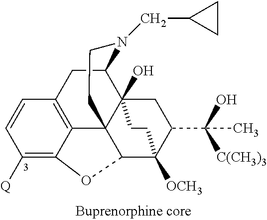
C1([Q])=C2C3=C(C=C1)CC1C45(O)C3(C(C([OCH3])(C(C(C)(O)[C(CH3)3])C4)CC5)O2)CCN1CC1CC1
